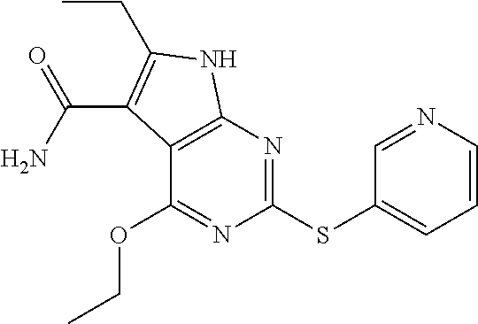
S(C1=CC=CN=C1)C1=NC2=C(C(OCC)=N1)C(C(=O)N)=C(CC)N2
